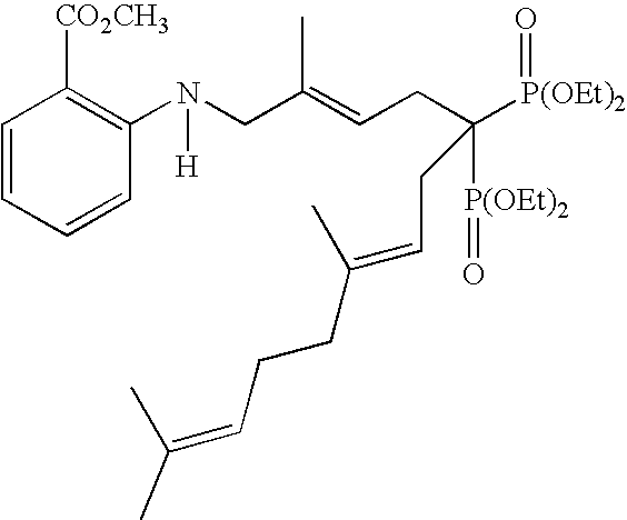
C(C(=CCC([P(OEt)2]=O)([P(OEt)2]=O)CC=C(C)CCC=C(C)C)C)N(C1=C([CO2CH3])C=CC=C1)[H]
